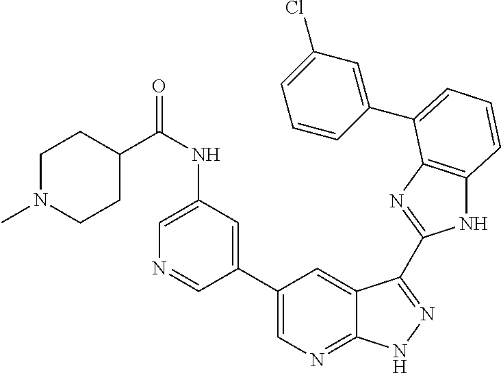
C1(C2=CN=C3C(=C2)C(C2=NC4=C(N2)C=CC=C4C2=CC(Cl)=CC=C2)=NN3)=CC(NC(C2CCN(C)CC2)=O)=CN=C1
